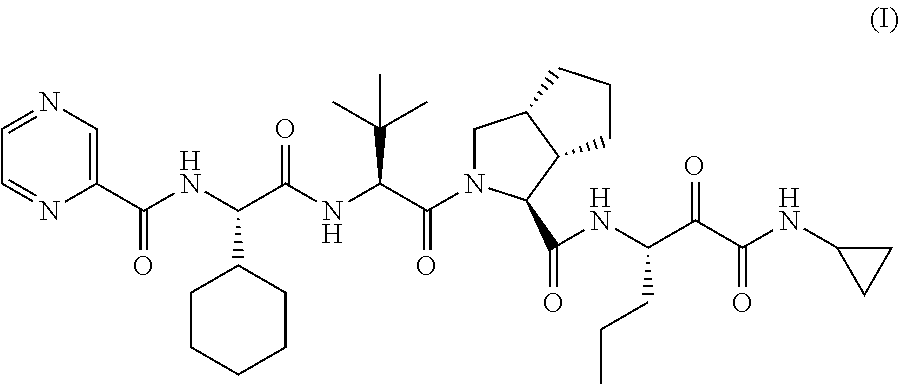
C1=NC=C(C(NC(C(=O)NC(C(C)(C)C)C(=O)N2CC3C(C2C(NC(C(C(NC2CC2)=O)=O)CCC)=O)CCC3)C2CCCCC2)=O)N=C1
